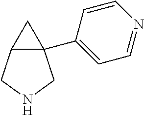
C1(C23C(CNC2)C3)=CC=NC=C1
